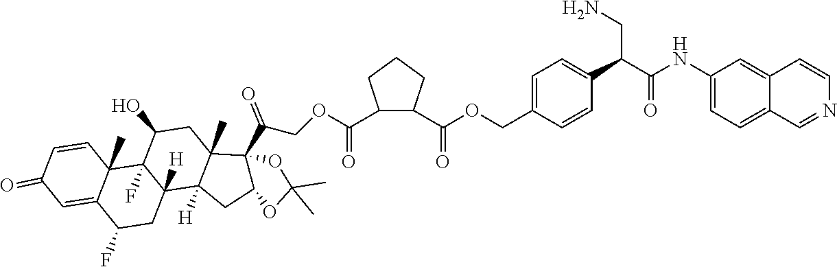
C1(C(=O)OCC(C23C4(C)C([H])(C5([H])CC(F)C6=CC(=O)C=CC6(C)C5(F)C(O)C4)CC2OC(C)(C)O3)=O)C(C(OCC2=CC=C(C(C(NC3=CC=C4C(=C3)C=CN=C4)=O)CN)C=C2)=O)CCC1
